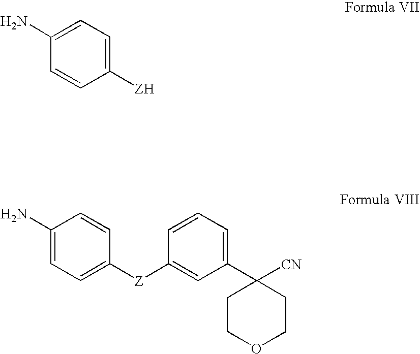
C1(N)=CC=C([ZH])C=C1.NC1=CC=C([Z]C2=CC(C3([CN])CCOCC3)=CC=C2)C=C1
